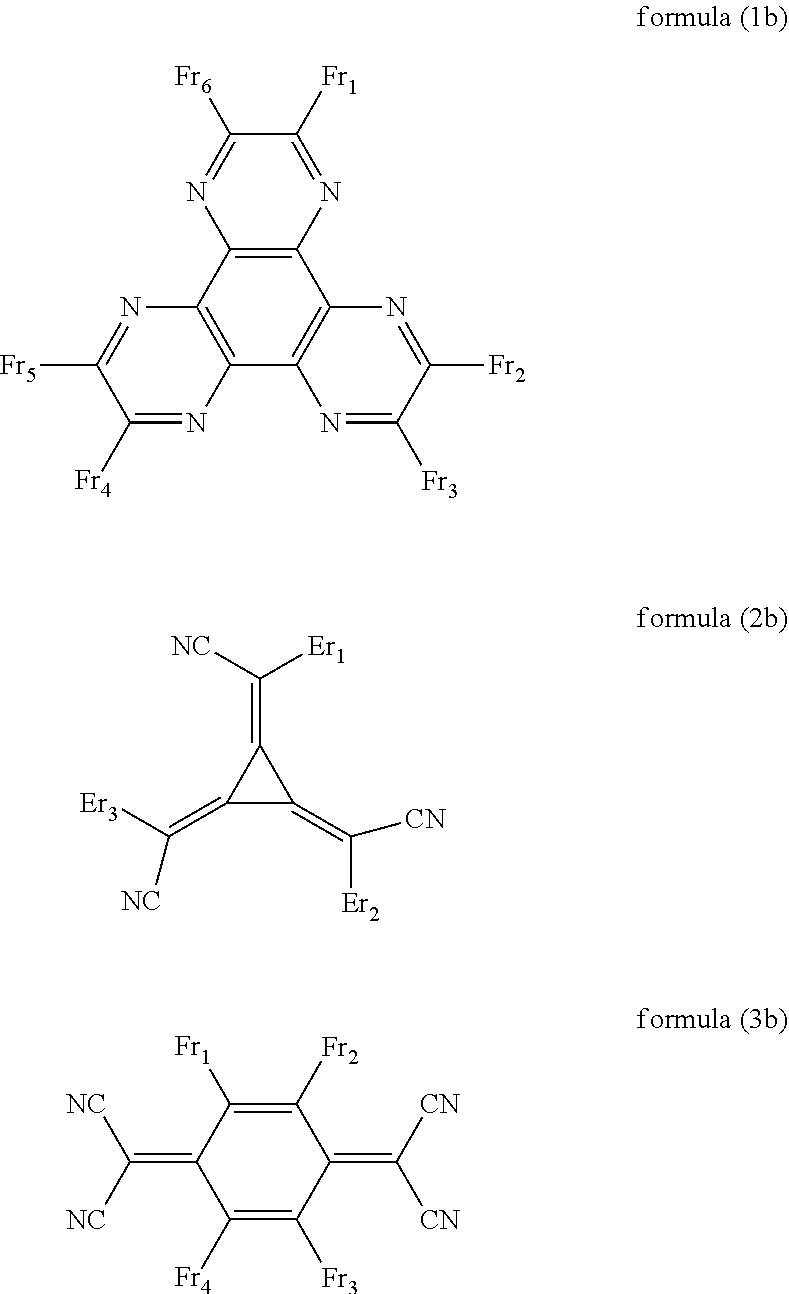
C12=C(C3=C(C4=C1N=C([Fr4])C([Fr5])=N4)N=C([Fr6])C([Fr1])=N3)N=C([Fr2])C([Fr3])=N2.C1(=C([Er3])[NC])C(=C([CN])[Er2])C1=C([NC])[Er1].C1([Fr3])=C([Fr4])C(=C([NC])[NC])C([Fr1])=C([Fr2])C1=C([CN])[CN]
